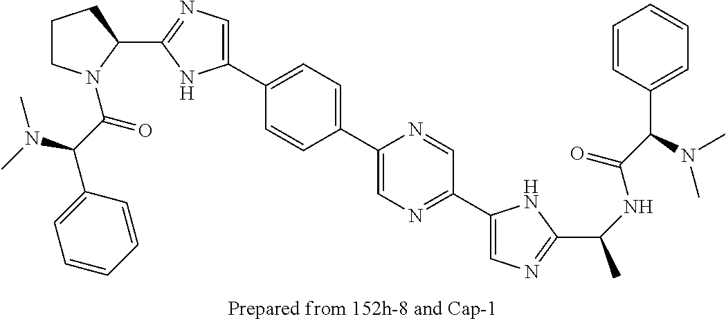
C1CN(C(=O)C(N(C)C)C2=CC=CC=C2)C(C2=NC=C(C3=CC=C(C4=CN=C(C5=CN=C(C(NC(C(C6=CC=CC=C6)N(C)C)=O)C)N5)C=N4)C=C3)N2)C1
